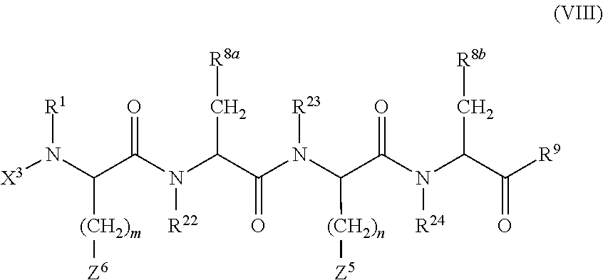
[X3]N(C(C(N(C(C(N([R23])C(C(N([R24])C(C([R9])=O)C[R8b])=O)[(CH2)n][Z5])=O)C[R8a])[R22])=O)[(CH2)m][Z6])[R1]
